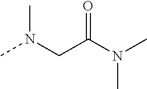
CN(CC(N(C)C)=O)C
